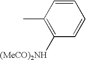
C1([(MeCO)2NH])=C(C)C=CC=C1
